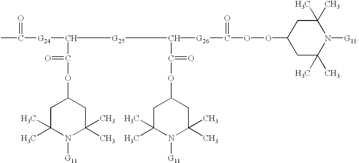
C1C(C)(C)N([G11])C(C)(C)CC1OC(C([G24]C(C)=O)[G25]C(C(OC1CC(C)(C)N([G11])C(C)(C)C1)=O)[G26]C(OOC1CC(C)(C)N([G11])C(C)(C)C1)=O)=O
